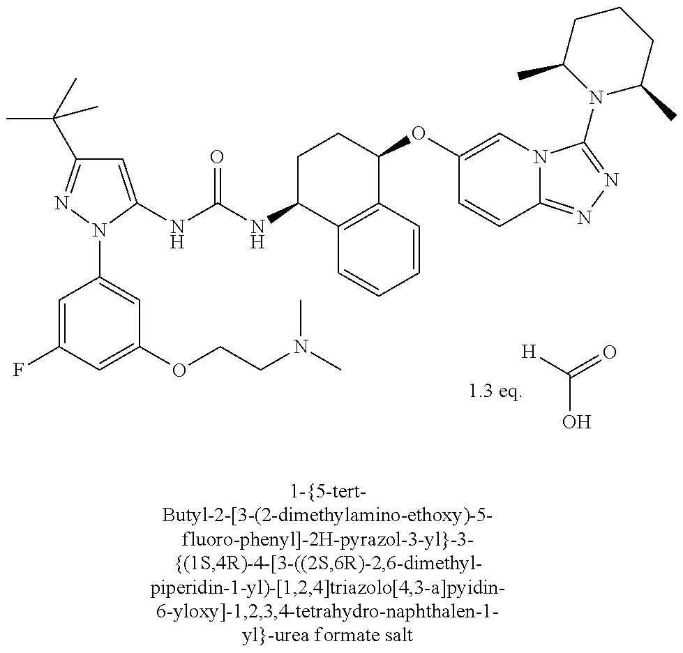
C1=C(NC(NC2C3=C(C(OC4=CN5C(=NN=C5N5C(C)CCCC5C)C=C4)CC2)C=CC=C3)=O)N(C2=CC(OCCN(C)C)=CC(F)=C2)N=C1C(C)(C)C.[H]C(=O)O
